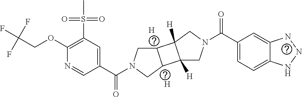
[H].[H].C1(OCC(F)(F)F)=C(S(=O)(=O)C)C=C(C(N2CC3C(C2)C2([H])C3([H])CN(C(C3=CC=C4C(=C3)NNN4)=O)C2)=O)C=N1
